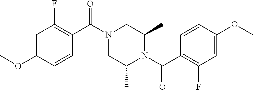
C1=C(OC)C=CC(C(N2CC(C)N(C(C3=C(F)C=C(OC)C=C3)=O)C(C)C2)=O)=C1F
